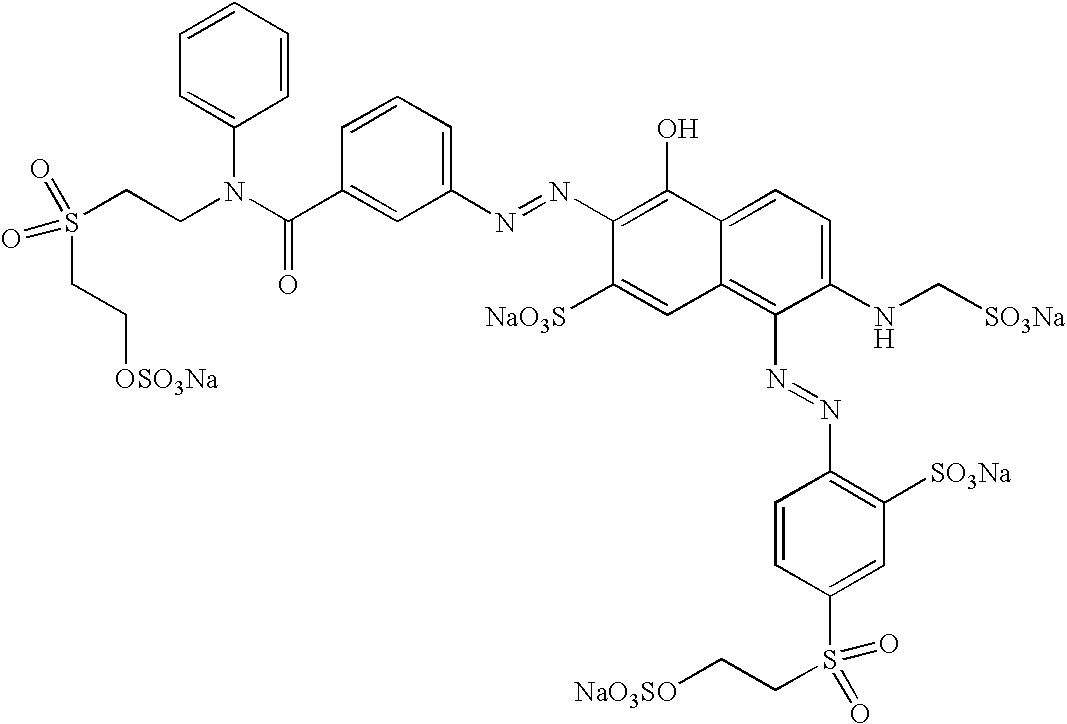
C1(C(N(CCS(CC[OSO3Na])(=O)=O)C2=CC=CC=C2)=O)=CC(N=NC2=C(O)C3=CC=C(NC[SO3Na])C(N=NC4=C([SO3Na])C=C(S(CC[NaO3SO])(=O)=O)C=C4)=C3C=C2[NaO3S])=CC=C1
